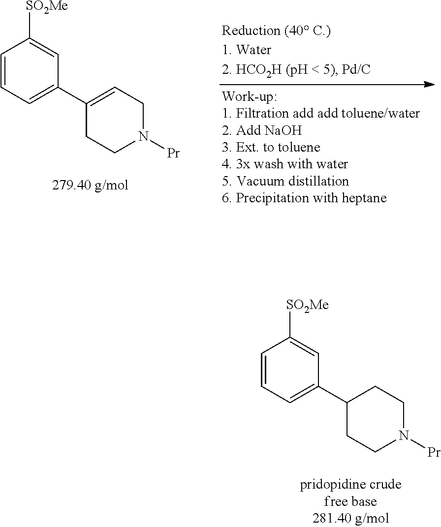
C1=CC=C(C2=CCN([Pr])CC2)C=C1[SO2Me].C1=CC=C(C2CCN([Pr])CC2)C=C1[SO2Me]
